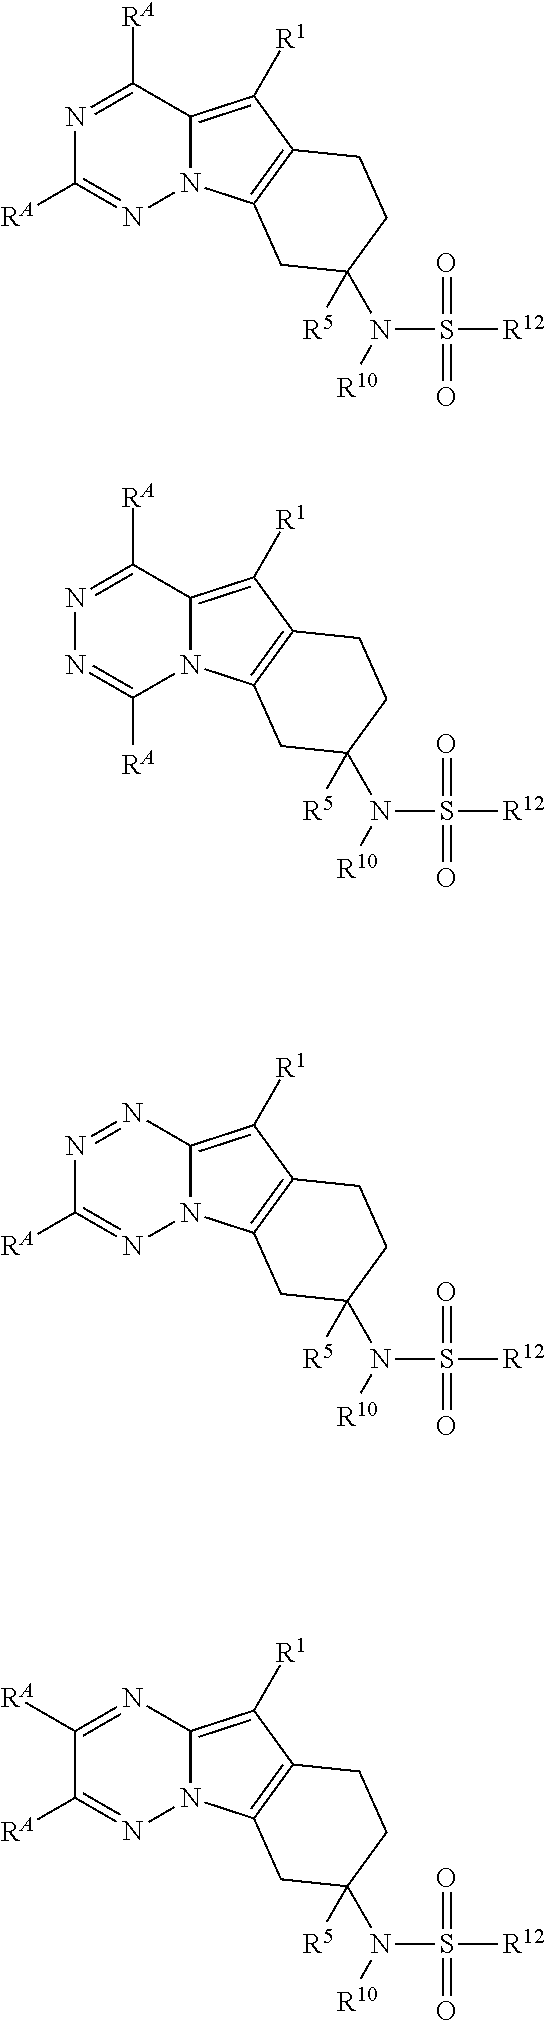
N12C(=C([R1])C3=C1CC(N([R10])S([R12])(=O)=O)([R5])CC3)C([RA])=NC([RA])=N2.N12C(=C([R1])C3=C1CC(N([R10])S([R12])(=O)=O)([R5])CC3)C([RA])=NN=C2[RA].N12C(=C([R1])C3=C1CC(N([R10])S([R12])(=O)=O)([R5])CC3)N=NC([RA])=N2.N12C(=C([R1])C3=C1CC(N([R10])S([R12])(=O)=O)([R5])CC3)N=C([RA])C([RA])=N2
